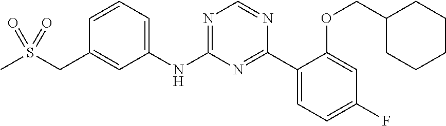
N(C1=NC=NC(C2=CC=C(F)C=C2OCC2CCCCC2)=N1)C1=CC=CC(CS(C)(=O)=O)=C1
